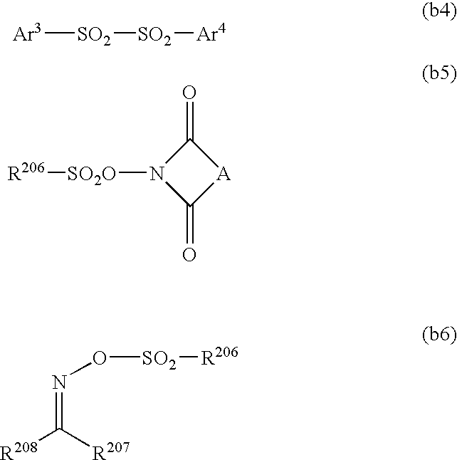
[Ar3][SO2][SO2][Ar4].[R206][SO2O]N1C(=O)[A]C1=O.C([R207])([R208])=NO[SO2][R206]
